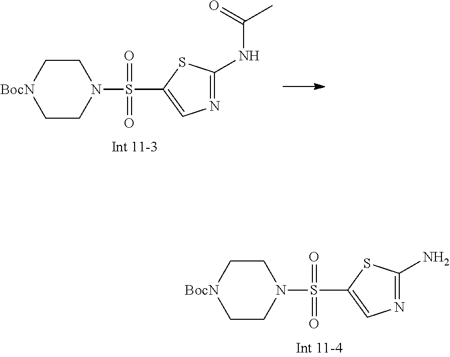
C1CN(S(C2=CN=C(NC(C)=O)S2)(=O)=O)CC[BocN]1.C1CN(S(C2=CN=C(N)S2)(=O)=O)CC[BocN]1
